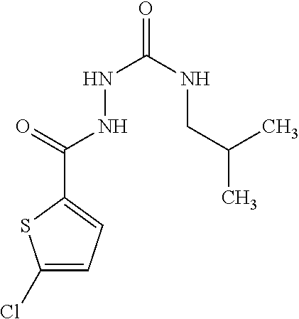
C1(C(=O)NNC(=O)NCC(C)C)=CC=C(Cl)S1
